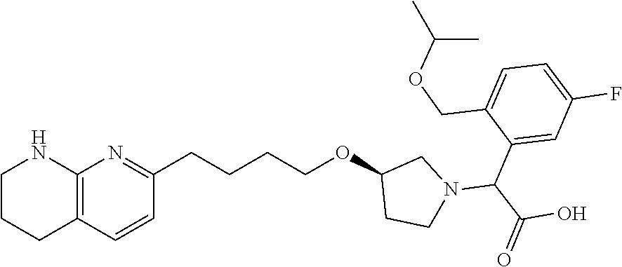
C12=C(C=CC(CCCCOC3CN(C(C(O)=O)C4=CC(F)=CC=C4COC(C)C)CC3)=N1)CCCN2
